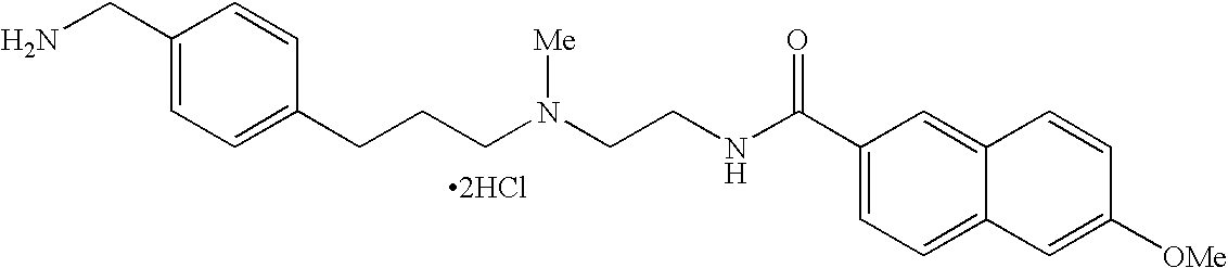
[2HCl].C1(CN)=CC=C(CCCN(CCNC(C2=CC=C3C(=C2)C=CC([OMe])=C3)=O)[Me])C=C1
